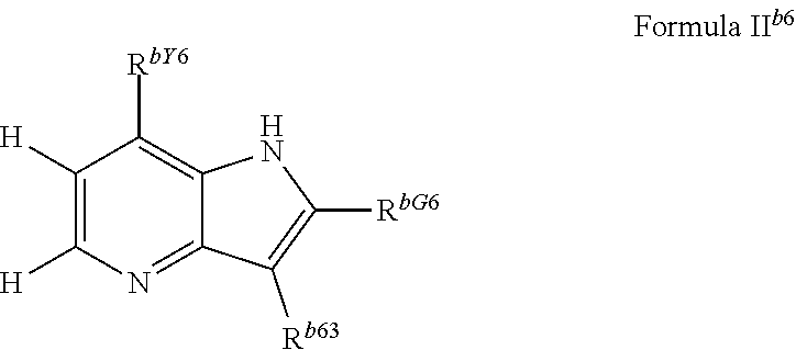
C1([H])=C([H])N=C2C(=C1[RbY6])NC([RbG6])=C2[Rb63]
